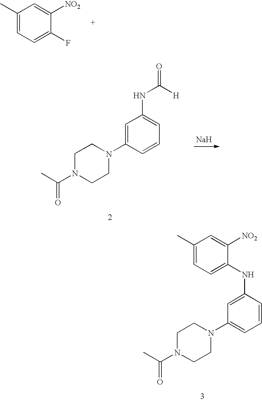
C1CN(C(C)=O)CCN1C1=CC=CC(NC2=CC=C(C)C=C2[NO2])=C1.C1(C)=CC=C(F)C([NO2])=C1.C1CN(C(C)=O)CCN1C1=CC(NC([H])=O)=CC=C1.[Na]
